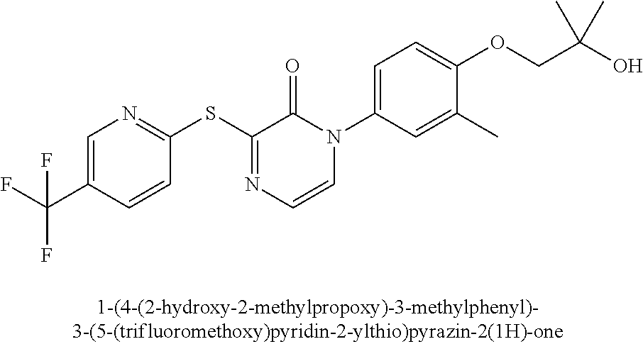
FC(C1=CN=C(SC2=NC=CN(C3=CC=C(OCC(O)(C)C)C(C)=C3)C2=O)C=C1)(F)F
